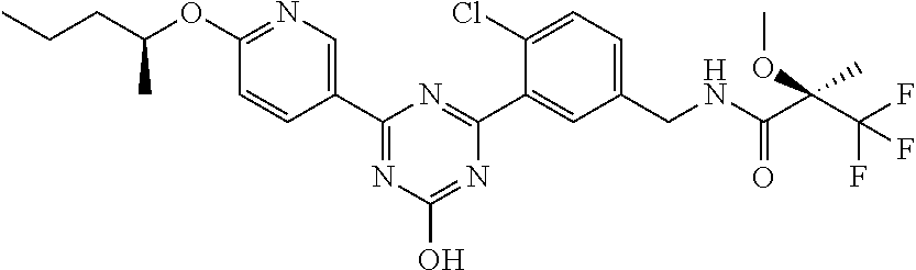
C1(CNC(C(C(F)(F)F)(C)OC)=O)=CC=C(Cl)C(C2=NC(C3=CN=C(OC(CCC)C)C=C3)=NC(O)=N2)=C1
